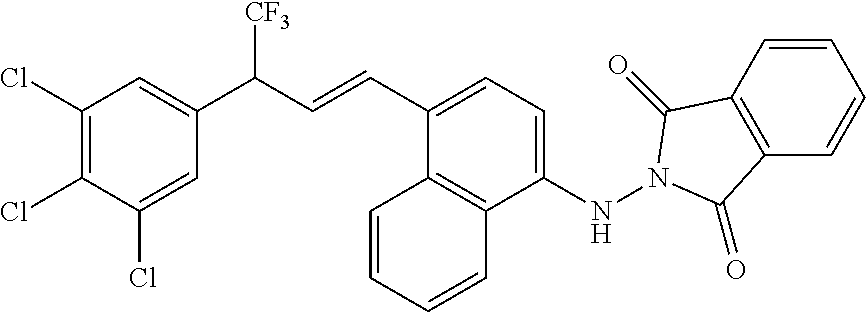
C1(Cl)=C(Cl)C(Cl)=CC(C(C=CC2=CC=C(NN3C(=O)C4=C(C=CC=C4)C3=O)C3=C2C=CC=C3)[CF3])=C1
